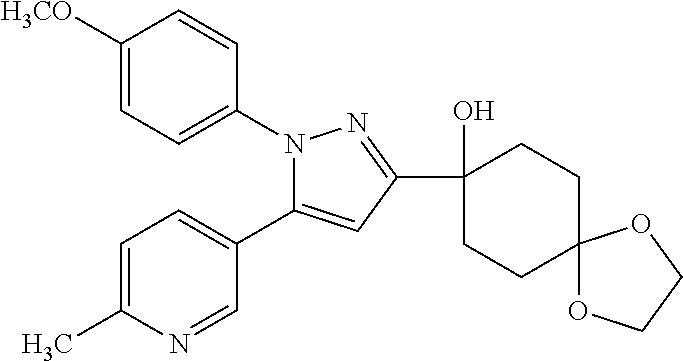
C1CC2(CCC1(C1=NN(C3=CC=C([H3CO])C=C3)C(C3=CC=C(C)N=C3)=C1)O)OCCO2
